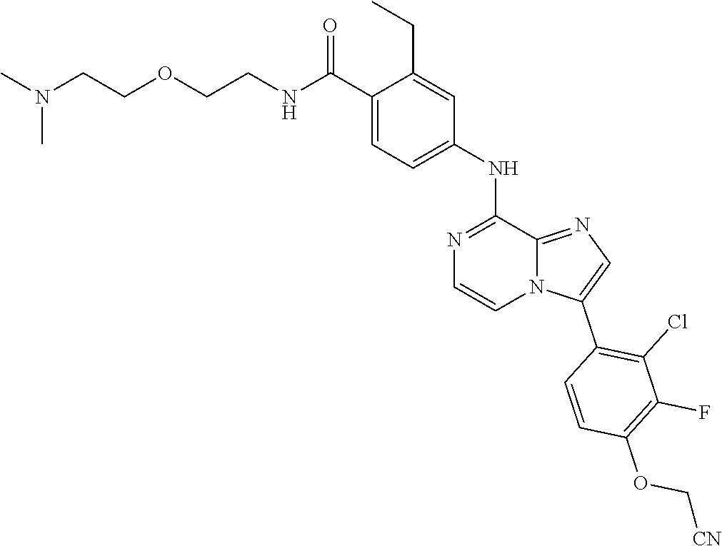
C1=C(C(=O)NCCOCCN(C)C)C(CC)=CC(NC2=NC=CN3C2=NC=C3C2=C(Cl)C(F)=C(OC[CN])C=C2)=C1
